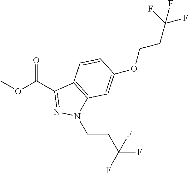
O(C(C1=NN(CCC(F)(F)F)C2=C1C=CC(OCCC(F)(F)F)=C2)=O)C
